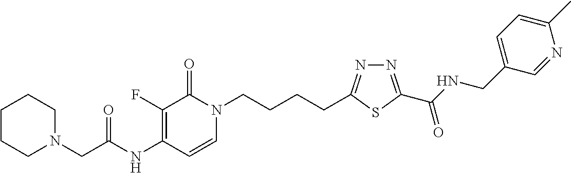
C1(NC(CN2CCCCC2)=O)=C(F)C(=O)N(CCCCC2=NN=C(C(NCC3=CC=C(C)N=C3)=O)S2)C=C1
